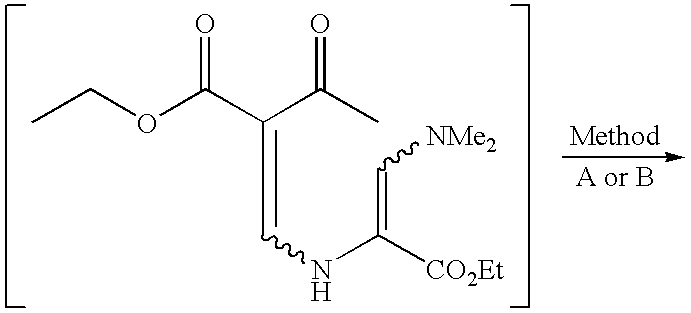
CCOC(C(C(C)=O)=CNC([CO2Et])=C[NMe2])=O
